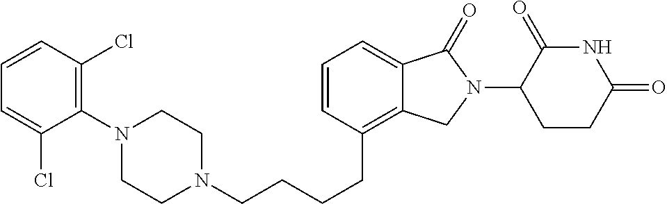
C(CCCC1=C2C(=CC=C1)C(=O)N(C1C(=O)NC(=O)CC1)C2)N1CCN(C2=C(Cl)C=CC=C2Cl)CC1
